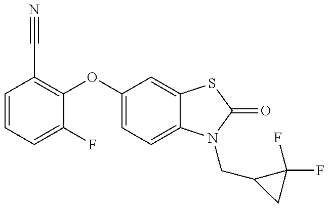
C1(OC2=CC=C3C(=C2)SC(=O)N3CC2CC2(F)F)=C(C#N)C=CC=C1F
